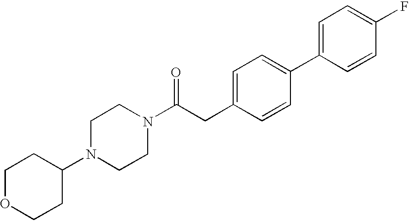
C1C(N2CCN(C(CC3=CC=C(C4=CC=C(F)C=C4)C=C3)=O)CC2)CCOC1
